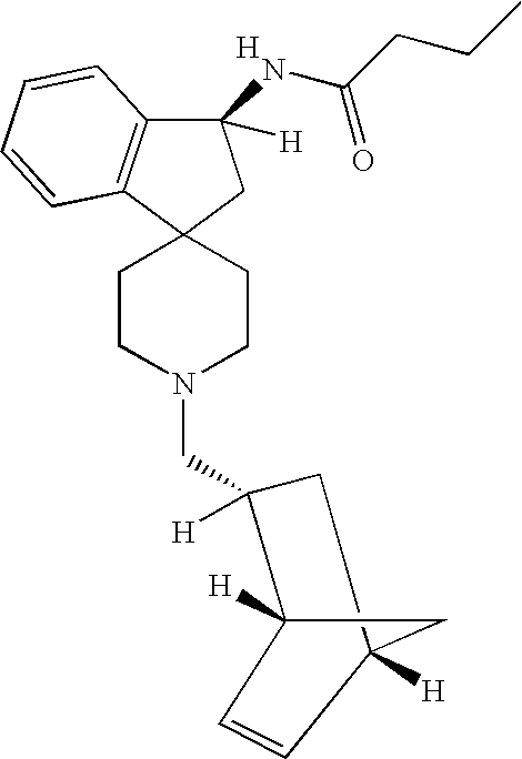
C1CN(CC2([H])CC3([H])CC2([H])C=C3)CCC12CC(NC(CCC)=O)([H])C1=C2C=CC=C1.[H]
